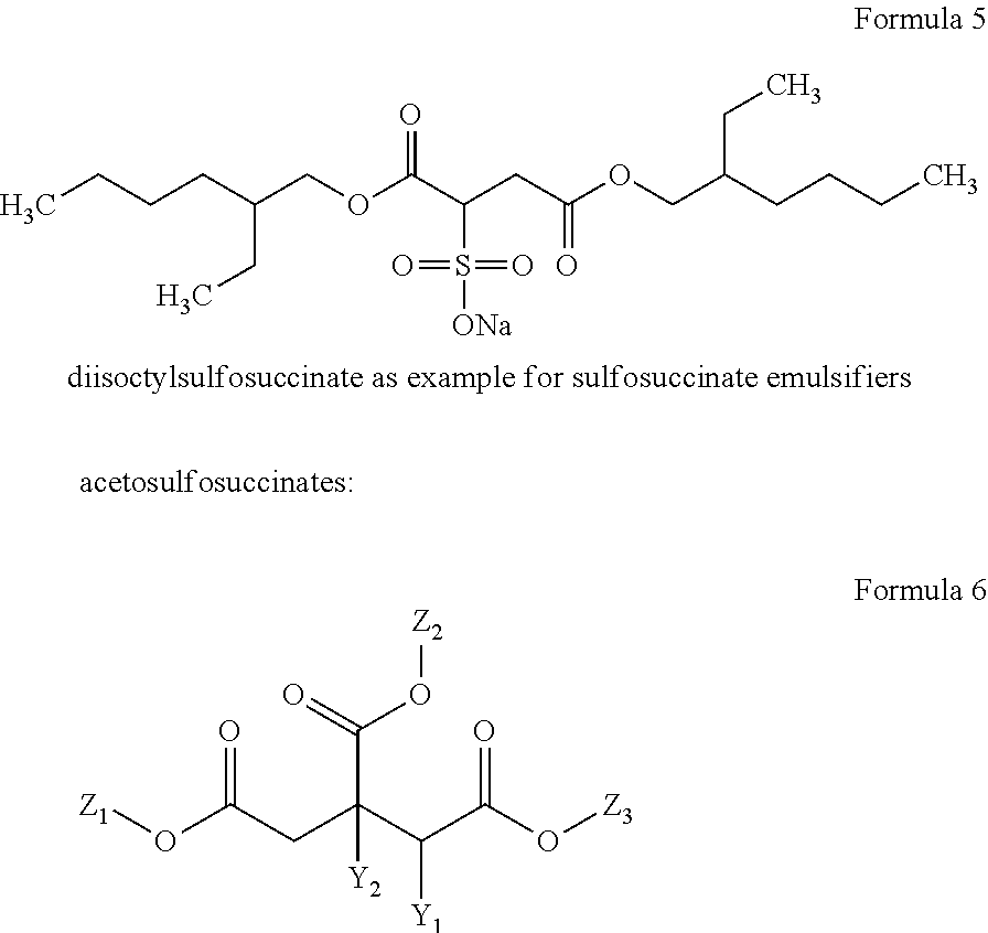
CCCCC(COC(C(CC(OCC(CCCC)CC)=O)S([ONa])(=O)=O)=O)CC.O=C(O[Z1])CC(C(O[Z2])=O)(C([Y1])C(=O)O[Z3])[Y2]
